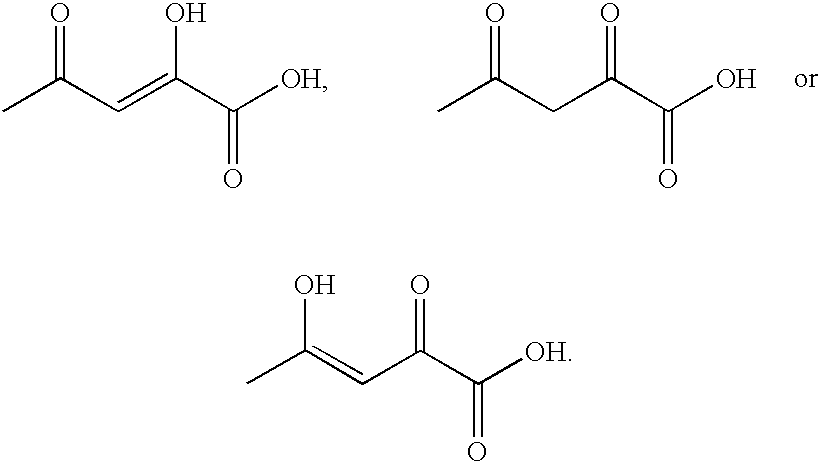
CC(C=C(C([OH])=O)O)=O.CC(CC(C(O)=O)=O)=O.CC(=CC(C([OH])=O)=O)O
